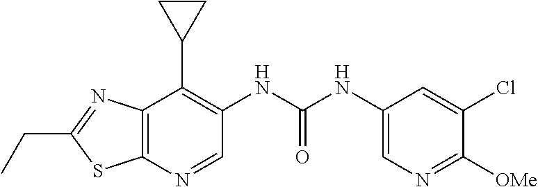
C12=C(N=CC(NC(NC3=CN=C([OMe])C(Cl)=C3)=O)=C1C1CC1)SC(CC)=N2
